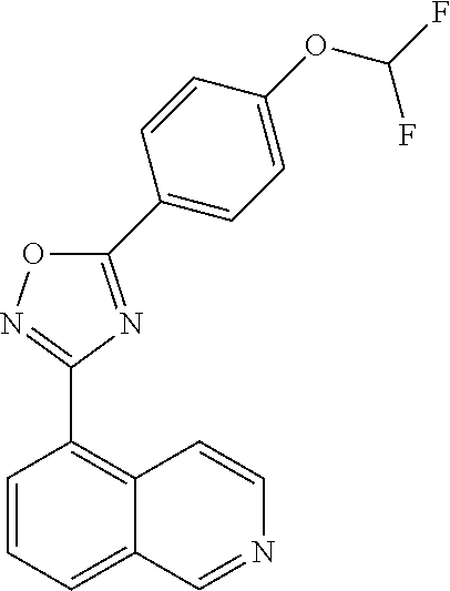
C1=CC=C2C(=C1C1=NOC(C3=CC=C(OC(F)F)C=C3)=N1)C=CN=C2
